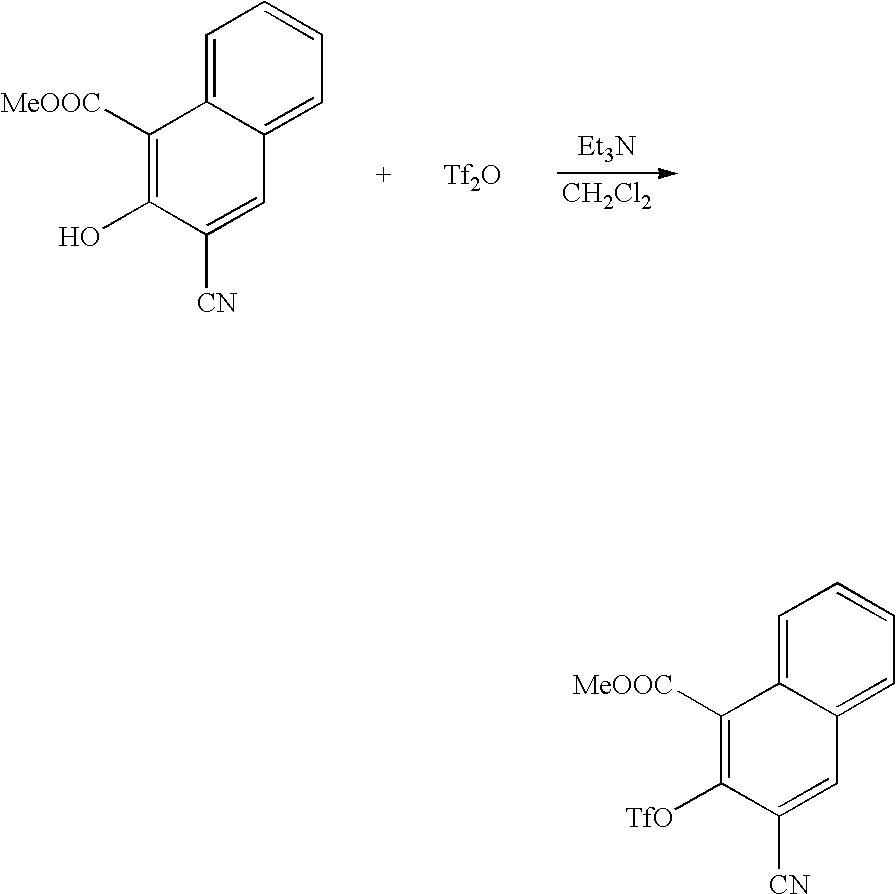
C1=C2C(=CC=C1)C=C([CN])C(O)=C2[MeOOC].[Tf2O].[Et3N].[CH2Cl2].C1=C2C(=CC=C1)C=C([CN])C([TfO])=C2[MeOOC]
